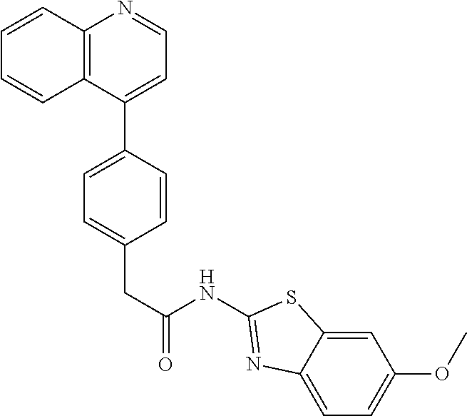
C12=C(C(C3=CC=C(CC(=O)NC4=NC5=CC=C(OC)C=C5S4)C=C3)=CC=N1)C=CC=C2
